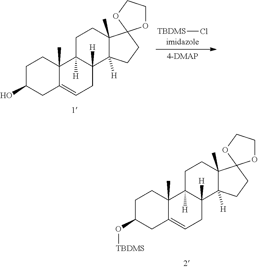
C1C(O)CC2=CCC3([H])C([H])(C2(C)C1)CCC1(C)C3([H])CCC12OCCO2.[TBDMS]Cl.C1C(O[TBDMS])CC2=CCC3([H])C([H])(C2(C)C1)CCC1(C)C3([H])CCC12OCCO2
